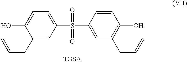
C1(S(C2=CC(CC=C)=C(O)C=C2)(=O)=O)=CC=C(O)C(CC=C)=C1
